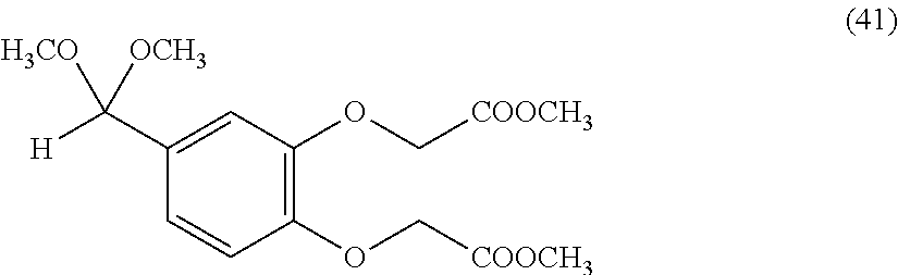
C1(OC[COOCH3])=C(OC[COOCH3])C=C(C([H])([OCH3])[H3CO])C=C1
